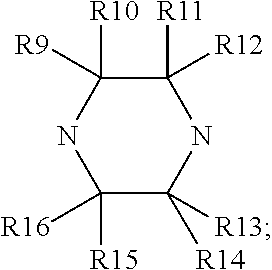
C1([R11])([R12])C([R10])([R9])NC([R15])([R16])C([R14])([R13])N1
